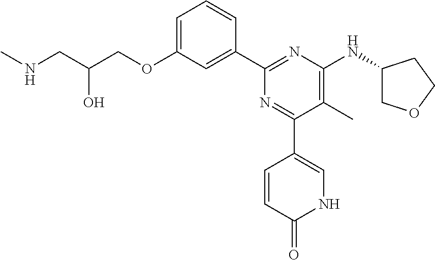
C1=C(OCC(CNC)O)C=C(C2=NC(NC3COCC3)=C(C)C(C3=CNC(=O)C=C3)=N2)C=C1
